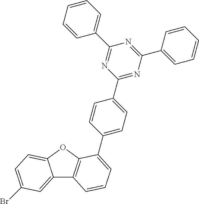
C12=CC(Br)=CC=C1OC1=C2C=CC=C1C1=CC=C(C2=NC(C3=CC=CC=C3)=NC(C3=CC=CC=C3)=N2)C=C1
